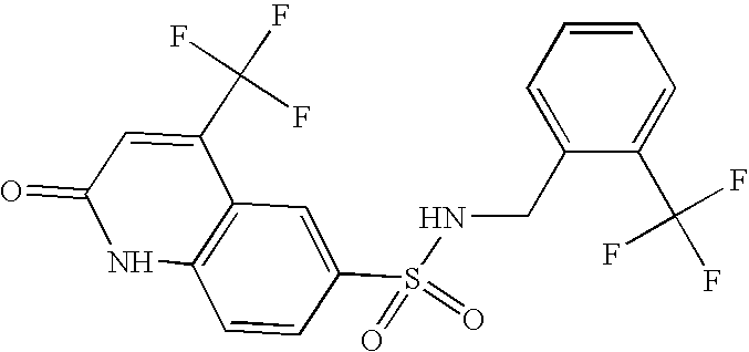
C12=C(C=C(S(=O)(=O)NCC3=CC=CC=C3C(F)(F)F)C=C1)C(C(F)(F)F)=CC(=O)N2
